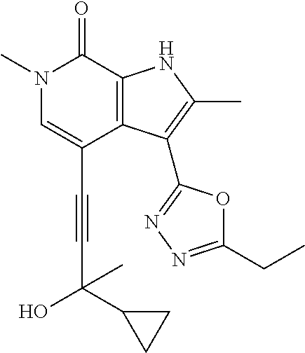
C(C1=CN(C)C(=O)C2=C1C(C1=NN=C(CC)O1)=C(C)N2)#CC(C1CC1)(C)O
